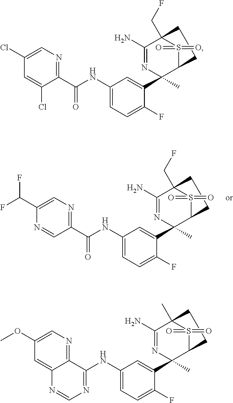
C1=NC(C(F)F)=CN=C1C(NC1=CC=C(F)C(C2(C)C3S(=O)(=O)C(CF)(C(N)=N2)CC3)=C1)=O.C1(Cl)=CC(Cl)=CN=C1C(NC1=CC=C(F)C(C2(C)C3S(=O)(=O)C(CF)(C(N)=N2)CC3)=C1)=O.C1(NC2=CC=C(F)C(C3(C)C4S(=O)(=O)C(C)(C(N)=N3)CC4)=C2)=NC=NC2=CC(OC)=CN=C12
